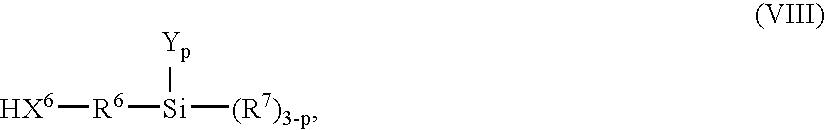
[HX6][R6][Si]([Yp])[(R7)3-p]
